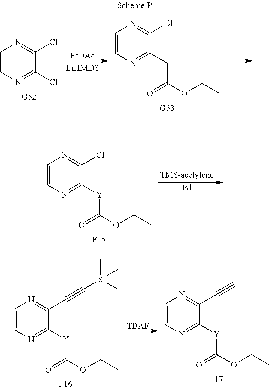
C1=CN=C(Cl)C(Cl)=N1.[EtOAc].C1=CN=C(CC(OCC)=O)C(Cl)=N1.C1=CN=C([Y]C(OCC)=O)C(Cl)=N1.[F15].[Pd].C1=CN=C([Y]C(OCC)=O)C(C#C[Si](C)(C)C)=N1.[F16].[TBAF].C1=CN=C([Y]C(OCC)=O)C(C#C)=N1.[F17]
